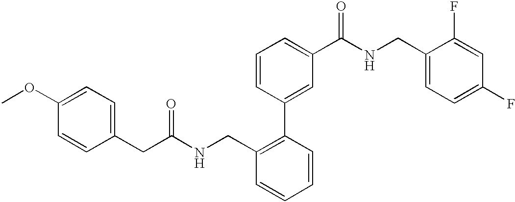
C1(OC)=CC=C(CC(=O)NCC2=C(C3=CC(C(NCC4=CC=C(F)C=C4F)=O)=CC=C3)C=CC=C2)C=C1
